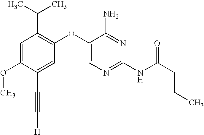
C1=C(OC)C(C#C[H])=CC(OC2=CN=C(NC(CCC)=O)N=C2N)=C1C(C)C
